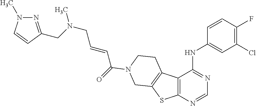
N(CC=CC(=O)N1CCC2=C(SC3=C2C(NC2=CC(Cl)=C(F)C=C2)=NC=N3)C1)(C)CC1=NN(C)C=C1
